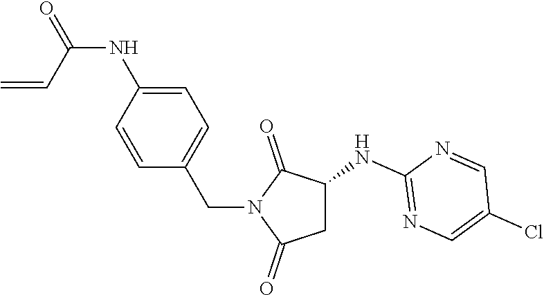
C1C(NC2=NC=C(Cl)C=N2)C(=O)N(CC2=CC=C(NC(=O)C=C)C=C2)C1=O
